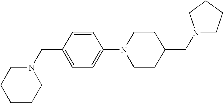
N1(CC2CCN(C3=CC=C(CN4CCCCC4)C=C3)CC2)CCCC1
